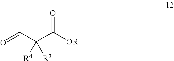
O=CC(C([OR])=O)([R3])[R4]
